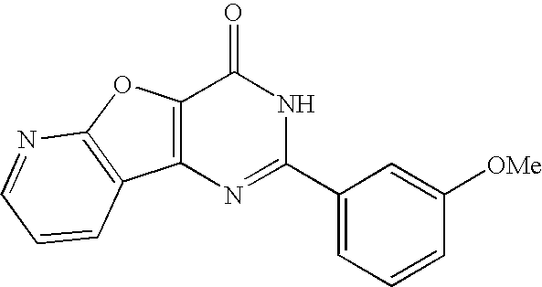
C1=NC2=C(C=C1)C1=C(O2)C(=O)NC(C2=CC=CC([OMe])=C2)=N1
